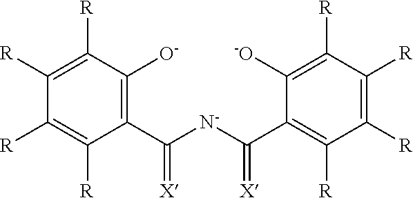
C1([R])=C([R])C([O-])=C(C([N-]C(C2=C([R])C([R])=C([R])C([R])=C2[-O])=[X])=[X])C([R])=C1[R]
